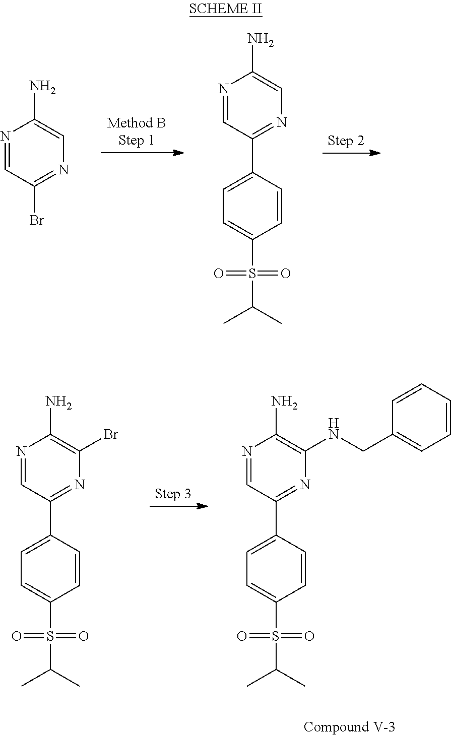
N1=CC(Br)=NC=C1N.N1=CC(C2=CC=C(S(C(C)C)(=O)=O)C=C2)=NC=C1N.N1=CC(C2=CC=C(S(C(C)C)(=O)=O)C=C2)=NC(Br)=C1N.N1=CC(C2=CC=C(S(C(C)C)(=O)=O)C=C2)=NC(NCC2=CC=CC=C2)=C1N
